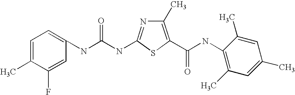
C1(NC(NC2=NC(C)=C(C(NC3=C(C)C=C(C)C=C3C)=O)S2)=O)=CC=C(C)C(F)=C1
